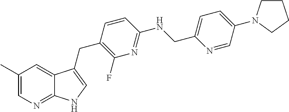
C1(C)=CN=C2C(=C1)C(CC1=C(F)N=C(NCC3=CC=C(N4CCCC4)C=N3)C=C1)=CN2
